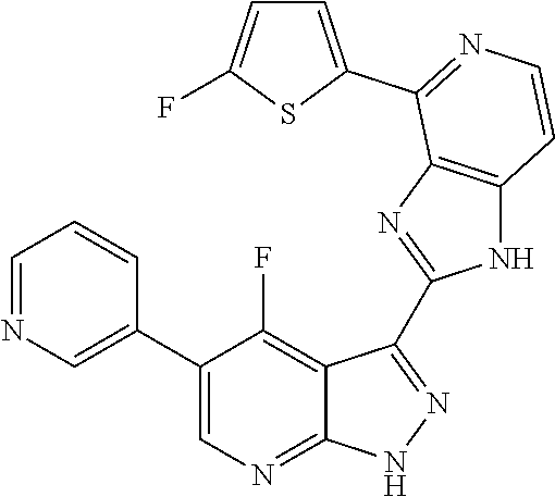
C1=NC=C(C2=CN=C3C(=C2F)C(C2=NC4=C(N2)C=CN=C4C2=CC=C(F)S2)=N[N H]3)C=C1
